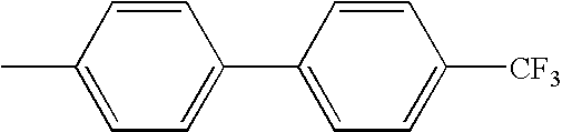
C1(C)=CC=C(C2=CC=C([CF3])C=C2)C=C1
